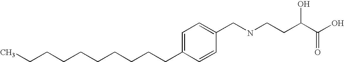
C(CCCCCCC1=CC=C(CNCCC(C(=O)O)O)C=C1)CCC
